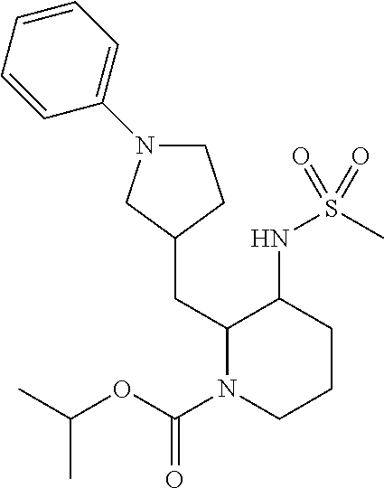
C1N(C2=CC=CC=C2)CC(CC2N(C(OC(C)C)=O)CCCC2NS(C)(=O)=O)C1
